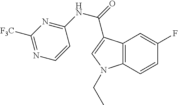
C12=C(C=CC(F)=C1)N(CC)C=C2C(=O)NC1=NC([F3C])=NC=C1
